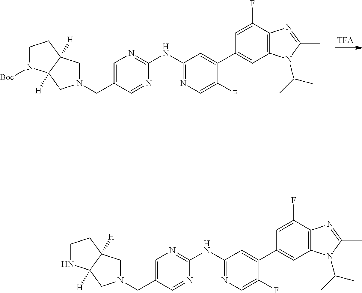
N(C1=NC=C(F)C(C2=CC3=C(C(F)=C2)N=C(C)N3C(C)C)=C1)C1=NC=C(CN2CC3([H])C([H])(C2)N([Boc])CC3)C=N1.N(C1=NC=C(F)C(C2=CC3=C(C(F)=C2)N=C(C)N3C(C)C)=C1)C1=NC=C(CN2CC3([H])C([H])(C2)NCC3)C=N1
